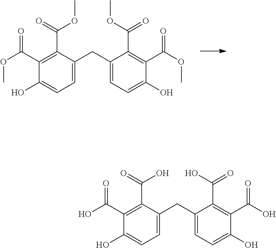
C1(C(OC)=O)=C(C(=O)OC)C(CC2=CC=C(O)C(C(OC)=O)=C2C(OC)=O)=CC=C1O.C1(C(O)=O)=C(C(=O)O)C(CC2=CC=C(O)C(C(=O)O)=C2C(O)=O)=CC=C1O
